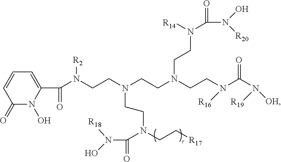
C1=CC=C(C(N(CCN(CCN(CCN(C(N([R19])[OH])=O)[R16])CCN(C(N([R20])O)=O)[R14])CCN(CC[R17])C(N(O)[R18])=O)[R2])=O)N(O)C1=O
